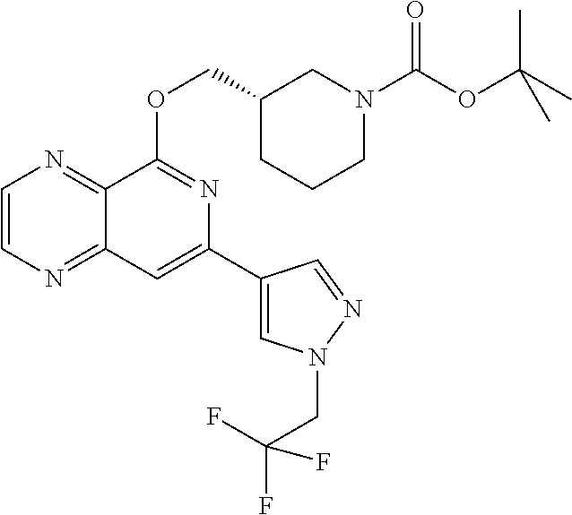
C1=CN=C2C(=N1)C(OCC1CCCN(C(OC(C)(C)C)=O)C1)=NC(C1=CN(CC(F)(F)F)N=C1)=C2
